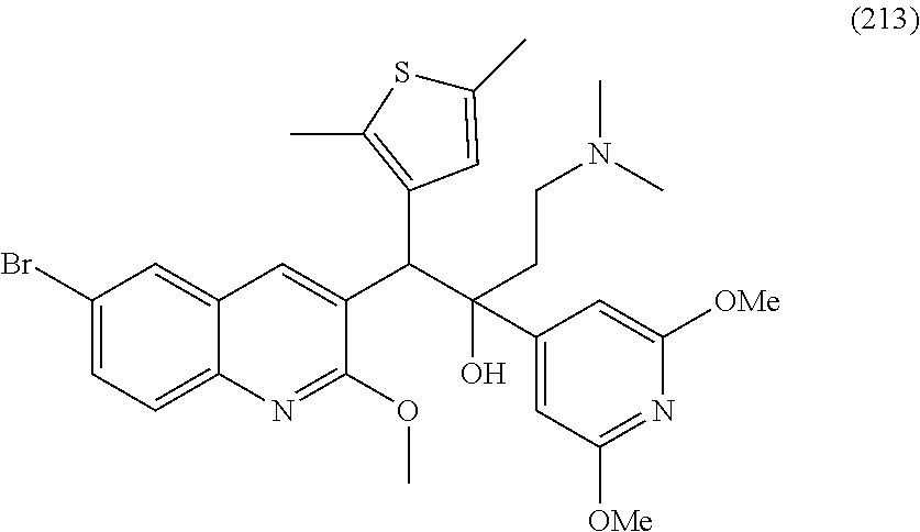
C1(Br)=CC=C2C(=C1)C=C(C(C(O)(C1=CC([OMe])=NC([OMe])=C1)CCN(C)C)C1=C(C)SC(C)=C1)C(OC)=N2
